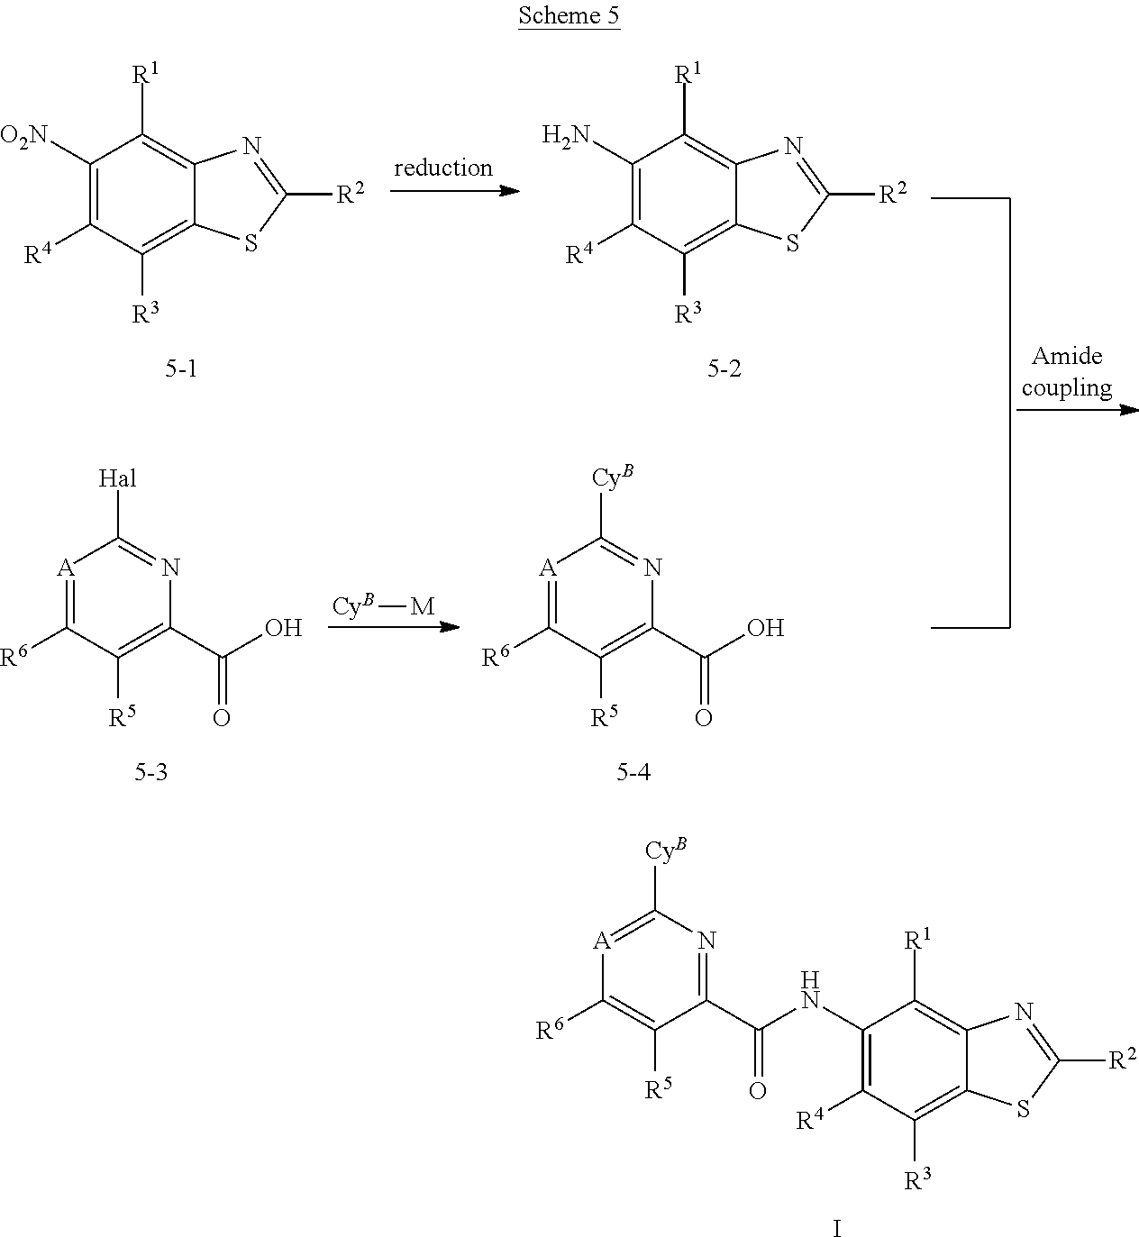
C1(NC(C2=NC([CyB])=[A]C([R6])=C2[R5])=O)=C([R4])C([R3])=C2C(=C1[R1])N=C([R2])S2.I.C1([O2N])=C([R4])C([R3])=C2C(=C1[R1])N=C([R2])S2.C1(N)=C([R4])C([R3])=C2C(=C1[R1])N=C([R2])S2.[A]1=C([R6])C([R5])=C(C(O)=O)N=C1[Hal].[CyB][M].[A]1=C([R6])C([R5])=C(C(O)=O)N=C1[CyB]
